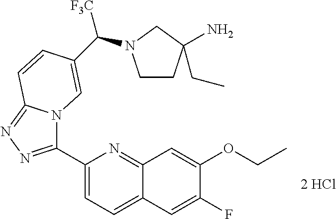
C1(C2=NN=C3N2C=C(C([F3C])N2CCC(N)(CC)C2)C=C3)=CC=C2C(=N1)C=C(OCC)C(F)=C2
